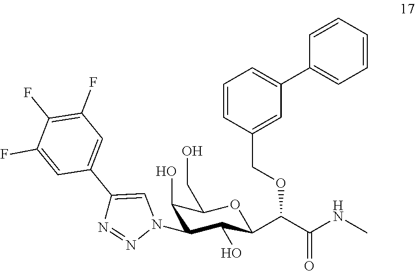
C1(O)C(N2N=NC(C3=CC(F)=C(F)C(F)=C3)=C2)C(O)C(C(C(NC)=O)OCC2=CC(C3=CC=CC=C3)=CC=C2)OC1CO
